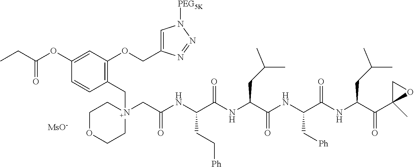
C1=C(OC(CC)=O)C=CC(C[N+]2(CC(NC(C(NC(C(NC(C(NC(C(C3(C)OC3)=O)CC(C)C)=O)C[Ph])=O)CC(C)C)=O)CC[Ph])=O)CCOCC2)=C1OCC1=CN([PEG5K])N=N1.[MsO-]
